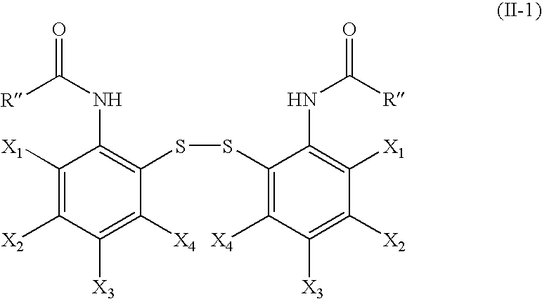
C1([X1])=C([X2])C([X3])=C([X4])C(SSC2=C([X4])C([X3])=C([X2])C([X1])=C2NC([R])=O)=C1NC([R])=O
